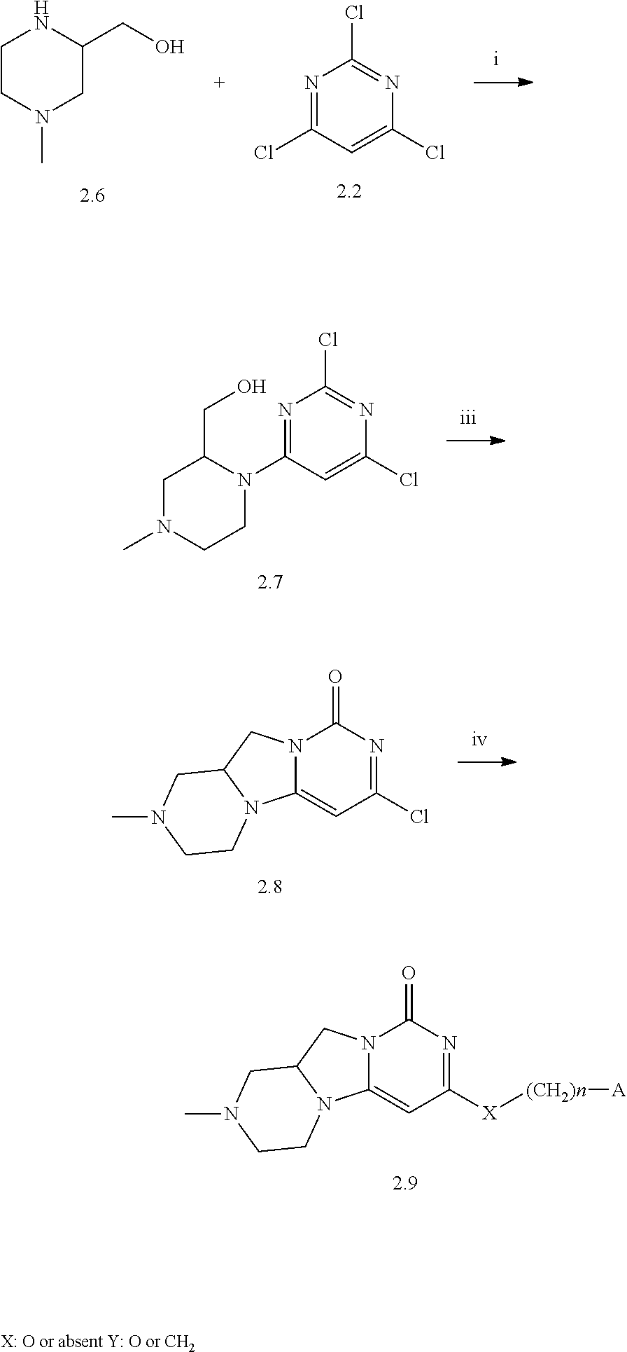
C1(Cl)=NC(Cl)=NC(Cl)=C1.C1CN(C)CC(CO)N1.[X]([(CH2)n][A])C1=NC(=O)N2C(=C1)N1C(C2)CN(C)CC1.C1(N2C(CO)CN(C)CC2)=NC(Cl)=NC(Cl)=C1.C12N(C3=CC(Cl)=NC(=O)N3C1)CCN(C)C2
